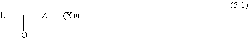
C([Z][(X)n])(=O)[L1]
